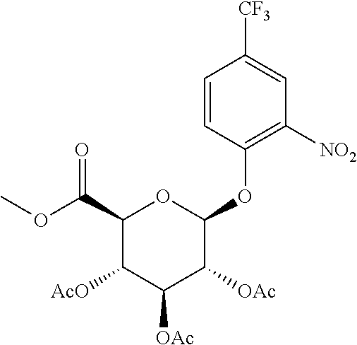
C1=CC(OC2OC(C(OC)=O)C([AcO])C([OAc])C2[OAc])=C([NO2])C=C1[CF3]
